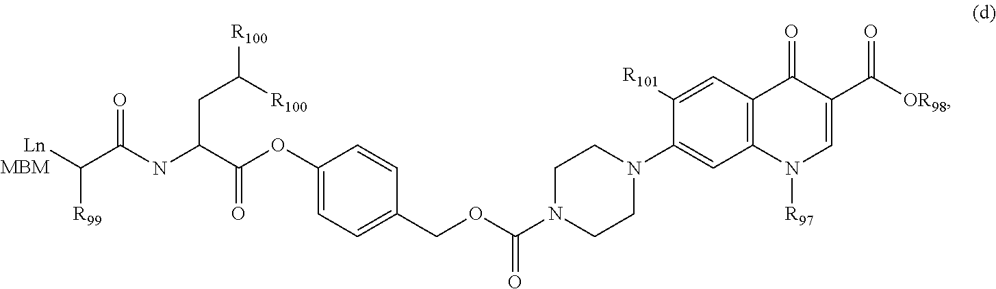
[Ln]C(C(NC(C(OC1=CC=C(COC(N2CCN(C3=CC4=C(C=C3[R101])C(=O)C(C([OR98])=O)=CN4[R97])CC2)=O)C=C1)=O)CC([R100])[R100])=O)[R99]
